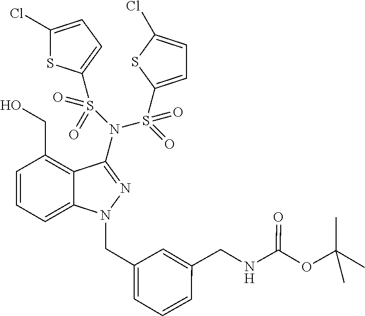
C1(Cl)=CC=C(S(=O)(N(S(=O)(C2=CC=C(Cl)S2)=O)C2=NN(CC3=CC=CC(CNC(OC(C)(C)C)=O)=C3)C3=CC=CC(CO)=C32)=O)S1
